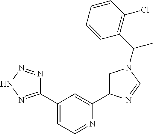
C1(C2=NNN=N2)=CC=NC(C2=CN(C(C3=C(Cl)C=CC=C3)C)C=N2)=C1
